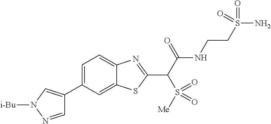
C1(C2=CN([i-Bu])N=C2)=CC=C2C(=C1)SC(C(C(NCCS(N)(=O)=O)=O)S(=O)([Me])=O)=N2
